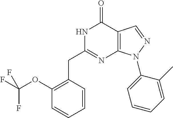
C1(OC(F)(F)F)=C(CC2=NC3=C(C(=O)N2)C=NN3C2=CC=CC=C2C)C=CC=C1
